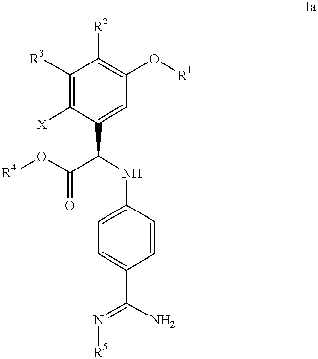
C1([R3])=C([X])C(C(C(=O)O[R4])NC2=CC=C(C(=N[R5])N)C=C2)=CC(O[R1])=C1[R2]
